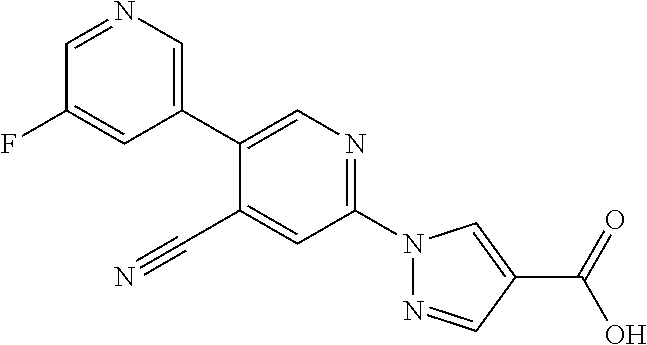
C1=C(F)C=NC=C1C1=CN=C(N2N=CC(C(O)=O)=C2)C=C1C#N
